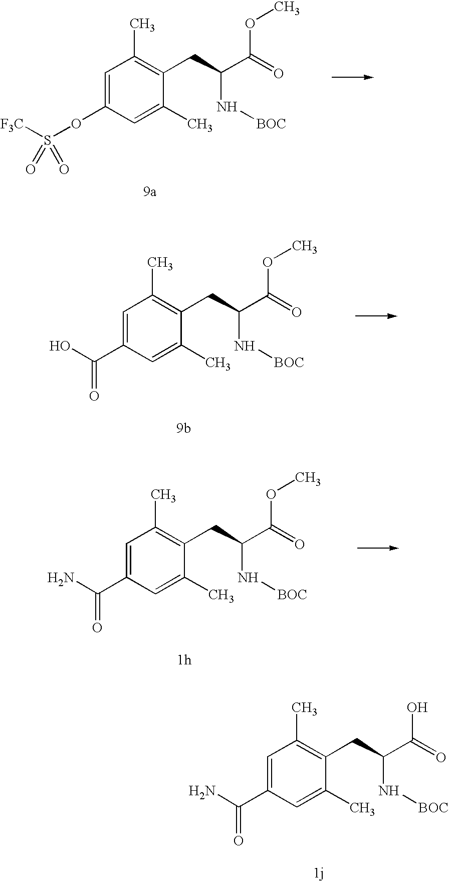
C1(OS([F3C])(=O)=O)=CC(C)=C(CC(N[BOC])C(=O)OC)C(C)=C1.C1(C(O)=O)=CC(C)=C(CC(N[BOC])C(=O)OC)C(C)=C1.C1(C(N)=O)=CC(C)=C(CC(N[BOC])C(=O)OC)C(C)=C1.C1(C(N)=O)=CC(C)=C(CC(N[BOC])C(=O)O)C(C)=C1
